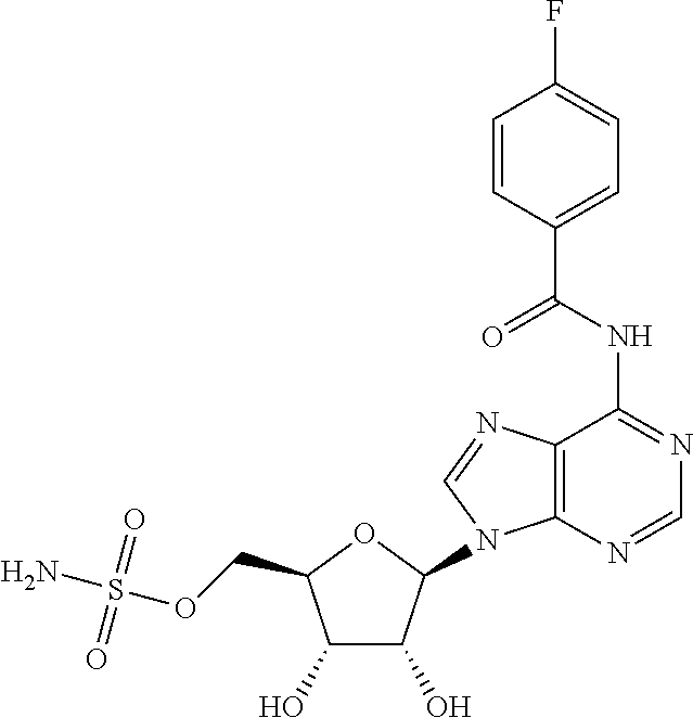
C1(O)C(O)C(N2C3=C(C(NC(C4=CC=C(F)C=C4)=O)=NC=N3)N=C2)OC1COS(N)(=O)=O
